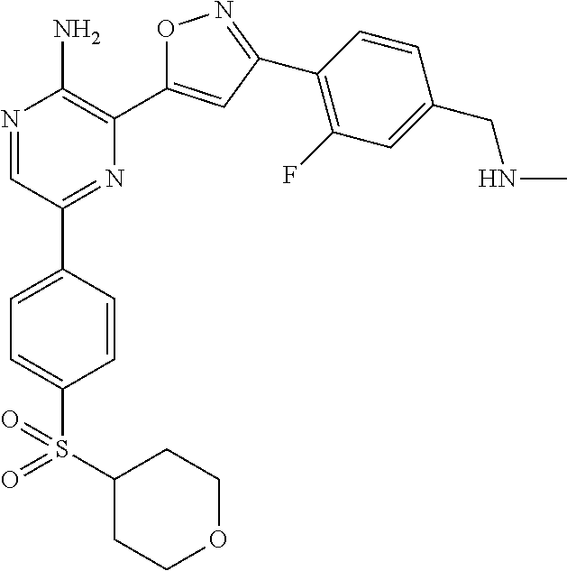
N1=CC(C2=CC=C(S(C3CCOCC3)(=O)=O)C=C2)=NC(C2=CC(C3=C(F)C=C(CNC)C=C3)=NO2)=C1N
